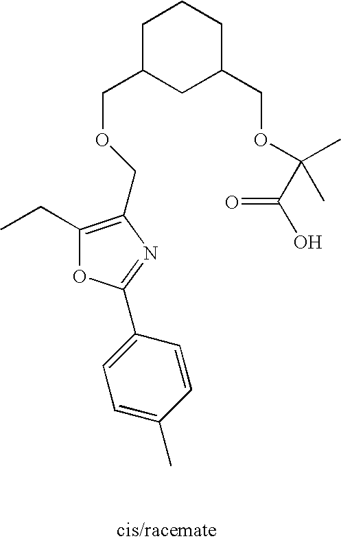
C1C(COCC2=C(CC)OC(C3=CC=C(C)C=C3)=N2)CC(COC(C)(C)C(O)=O)CC1
